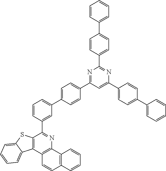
C12=C(SC3=CC=CC=C13)C(C1=CC(C3=CC=C(C4=NC(C5=CC=C(C6=CC=CC=C6)C=C5)=NC(C5=CC=C(C6=CC=CC=C6)C=C5)=C4)C=C3)=CC=C1)=NC1=C2C=CC2=C1C=CC=C2
